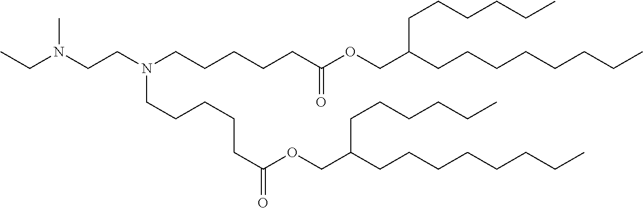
N(CCN(CCCCCC(OCC(CCCCCCCC)CCCCCC)=O)CCCCCC(=O)OCC(CCCCCCCC)CCCCCC)(CC)C
